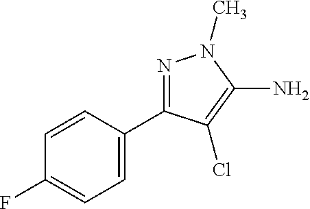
C1=C(C2=NN(C)C(N)=C2Cl)C=CC(F)=C1
